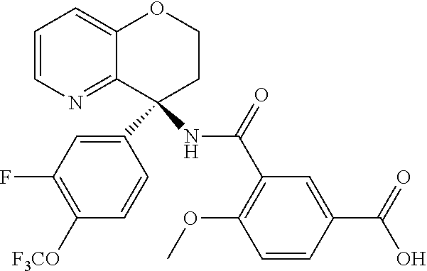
C12=CC=CN=C1C(C1=CC(F)=C([F3CO])C=C1)(NC(C1=C(OC)C=CC(C(=O)O)=C1)=O)CCO2
